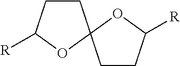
C1CC([R])OC12CCC([R])O2
